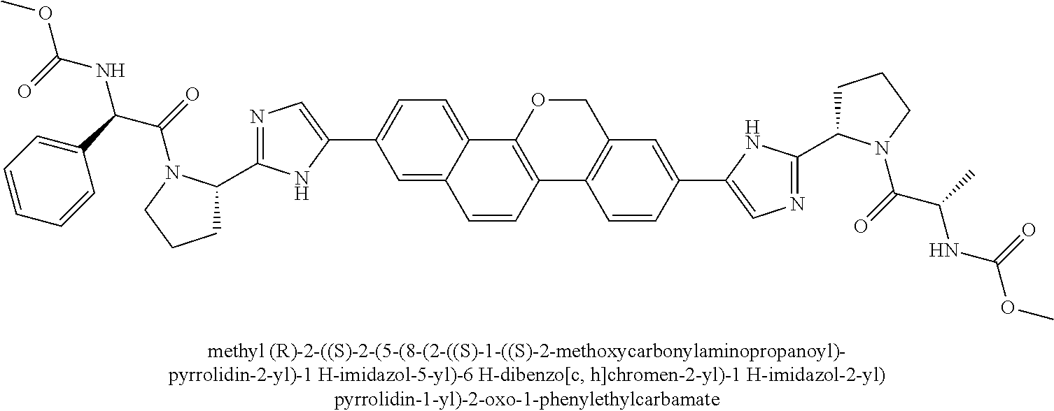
N1=C(C2CCCN2C(=O)C(C2=CC=CC=C2)NC(=O)OC)NC(C2=CC=C3C(=C2)C=CC2=C3OCC3=C2C=CC(C2=CN=C(C4CCCN4C(=O)C(C)NC(=O)OC)N2)=C3)=C1
